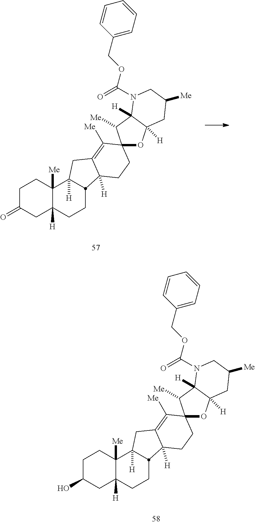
C1C(=O)CC2([H])C([Me])(C1)C1([H])CC3=C([Me])C4(CCC3([H])C1CC2)OC1([H])C([H])(C4[Me])N(C(OCC2=CC=CC=C2)=O)CC([Me])C1.C1C(O)CC2([H])C([Me])(C1)C1([H])CC3=C([Me])C4(CCC3([H])C1CC2)OC1([H])C([H])(C4[Me])N(C(OCC2=CC=CC=C2)=O)CC([Me])C1
